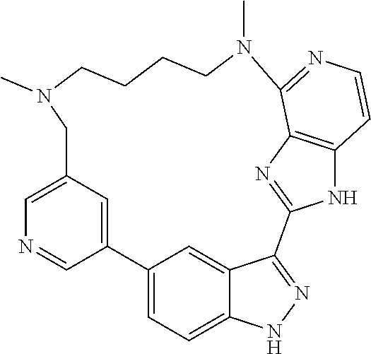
C12=CC(=CN=C1)CN(C)CCCCN(C)C1=NC=CC3=C1N=C(C1=NNC4=CC=C2C=C41)N3
